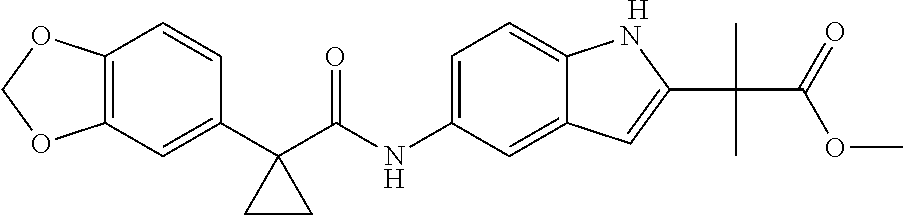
C12=C(C=C(C3(C(NC4=CC=C5C(=C4)C=C(C(C)(C(=O)OC)C)N5)=O)CC3)C=C1)OCO2.[H]
